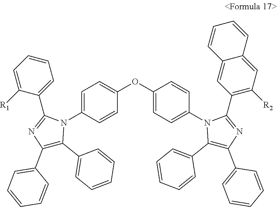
C1=C(N2C(C3=CC=CC=C3[R1])=NC(C3=CC=CC=C3)=C2C2=CC=CC=C2)C=CC(OC2=CC=C(N3C(C4=C([R2])C=C5C=CC=CC5=C4)=NC(C4=CC=CC=C4)=C3C3=CC=CC=C3)C=C2)=C1
